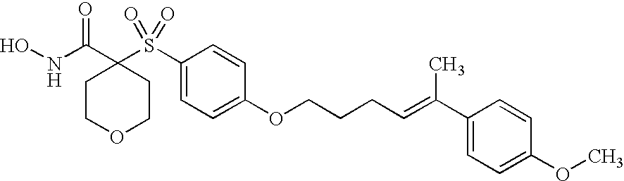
C1COCCC1(C(NO)=O)S(C1=CC=C(OCCCC=C(C2=CC=C(OC)C=C2)C)C=C1)(=O)=O
